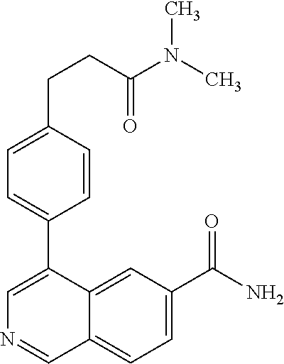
C1=CC(CCC(N(C)C)=O)=CC=C1C1=CN=CC2=CC=C(C(N)=O)C=C12
